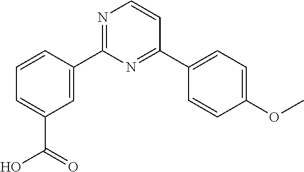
C1=CC(C2=NC=CC(C3=CC=C(OC)C=C3)=N2)=CC(C(O)=O)=C1
